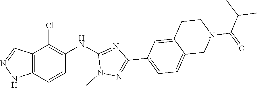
C12=C(C=CC(NC3=NC(C4=CC=C5C(=C4)CCN(C(C(C)C)=O)C5)=NN3C)=C1Cl)NN=C2
